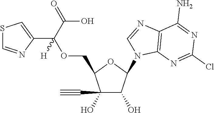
C1(O)(C#C)C(O)C(N2C3=C(N=C2)C(N)=NC(Cl)=N3)OC1COC(C1=CSC=N1)(C(=O)O)[H]
